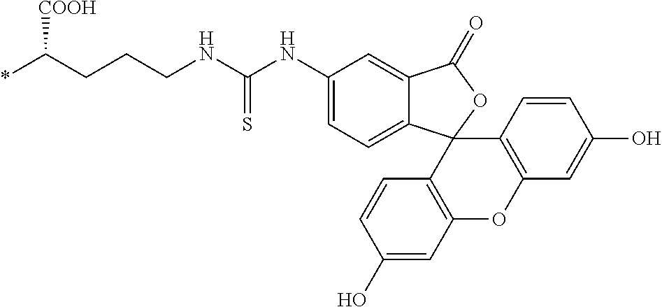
C1(NC(NCCCC(*)[COOH])=S)=CC=C2C(=C1)C(=O)OC21C2=C(OC3=C1C=CC(O)=C3)C=C(O)C=C2
